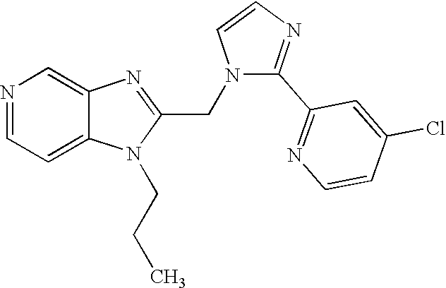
N1=CC=C2C(=C1)N=C(CN1C(C3=NC=CC(Cl)=C3)=NC=C1)N2CCC
